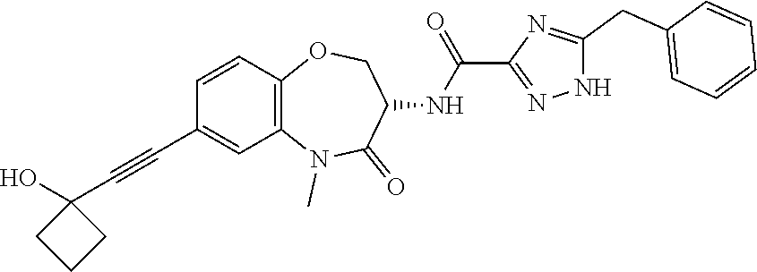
C(C1=CC=CC=C1)C1=NC(C(NC2C(=O)N(C)C3=C(C=CC(C#CC4(O)CCC4)=C3)OC2)=O)=NN1
